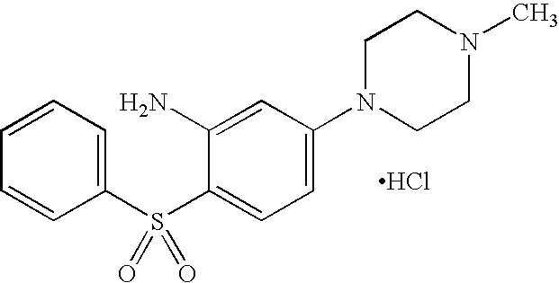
C1=CC=C(S(=O)(=O)C2=CC=C(N3CCN(C)CC3)C=C2N)C=C1.Cl
